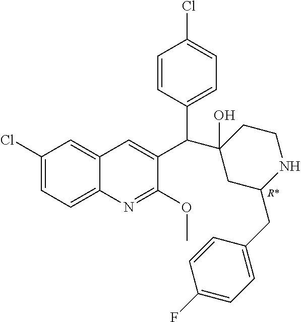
[R*].C1(Cl)=CC=C2C(=C1)C=C(C(C1(O)CC(CC3=CC=C(F)C=C3)NCC1)C1=CC=C(Cl)C=C1)C(OC)=N2
